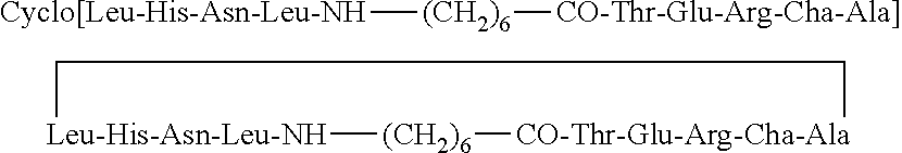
[Leu-His-Asn-Leu-NH]1[(CH2)6][CO-Thr-Glu-Arg-Cha-Ala]CC1.[Cyclo[Leu-His-Asn-Leu-NH][(CH2)6][CO-Thr-Glu-Arg-Cha-Ala]]
